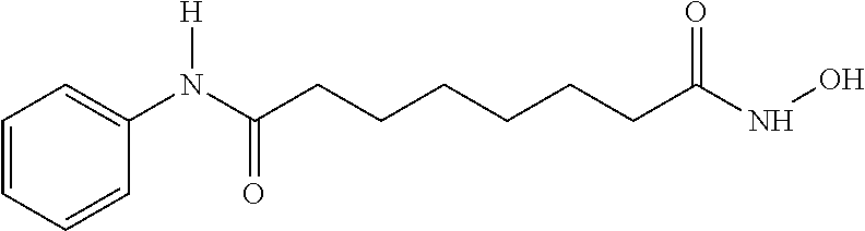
C1=CC=CC(N(C(CCCCCCC(NO)=O)=O)[H])=C1
